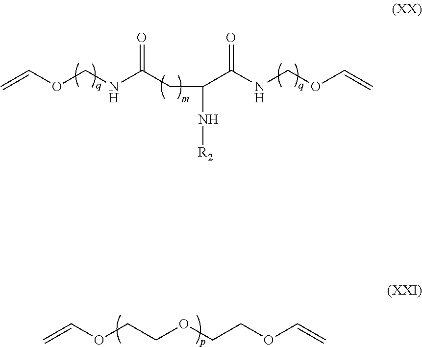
C=COCNC(CC(C(NCOC=C)=O)N[R2])=O.C=COCCOCCOC=C
